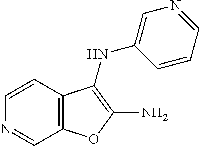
C12=C(C=CN=C1)C(NC1=CN=CC=C1)=C(N)O2
